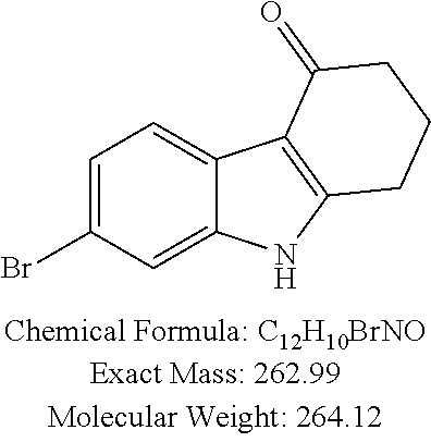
BrC1=CC=C2C(=C1)NC1=C2C(=O)CCC1
